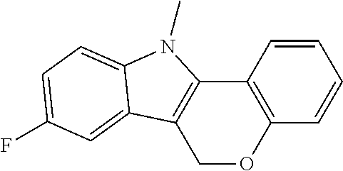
C1=CC2=C(C=C1)OCC1=C2N(C)C2=CC=C(F)C=C12
